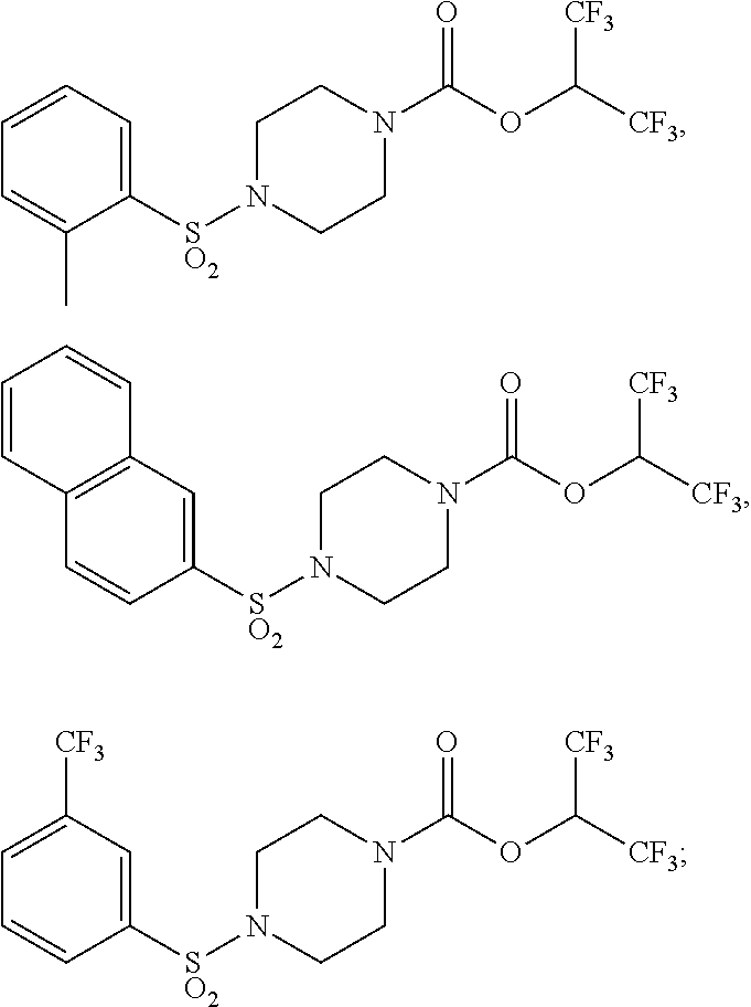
C1N([SO2]C2=CC=CC=C2C)CCN(C(OC([CF3])[CF3])=O)C1.C1N([SO2]C2=CC3=C(C=C2)C=CC=C3)CCN(C(OC([CF3])[CF3])=O)C1.C1N([SO2]C2=CC([CF3])=CC=C2)CCN(C(OC([CF3])[CF3])=O)C1
